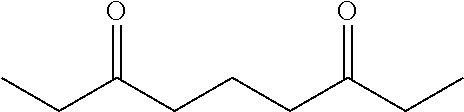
CCC(CCCC(CC)=O)=O
